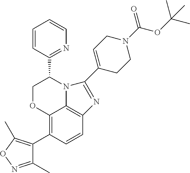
C12=C(C3=C(C)ON=C3C)C=CC3=C1N(C(C1=NC=CC=C1)CO2)C(C1=CCN(C(=O)OC(C)(C)C)CC1)=N3
